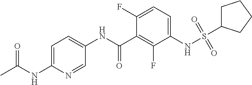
S(NC1=CC=C(F)C(C(NC2=CC=C(NC(C)=O)N=C2)=O)=C1F)(=O)(=O)C1CCCC1
